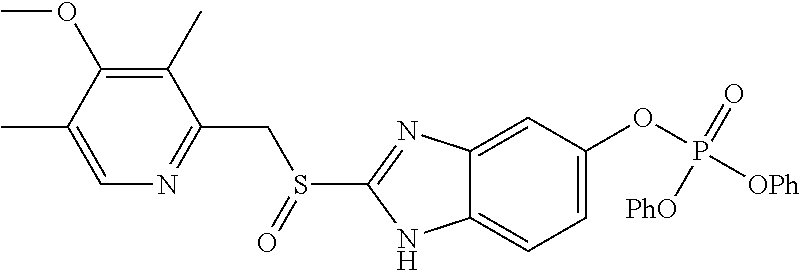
C12=CC(OP([OPh])(=O)[PhO])=CC=C1NC(S(CC1=NC=C(C)C(OC)=C1C)=O)=N2
